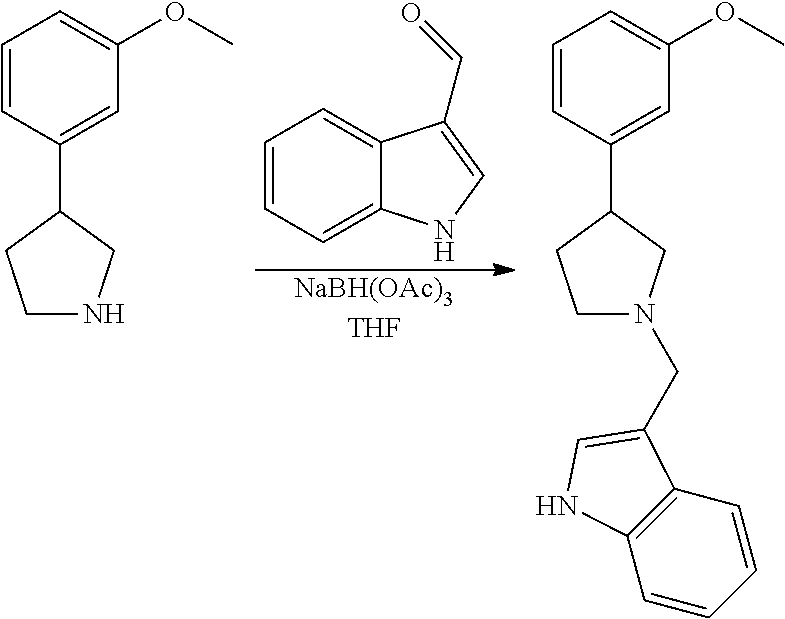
C1=CC(C2CCN(CC3=CNC4=C3C=CC=C4)C2)=CC(OC)=C1.[NaBH(OAc)3THF].C1=CC(C2CCNC2)=CC(OC)=C1.C1=CC=C2C(=C1)C(C=O)=CN2
